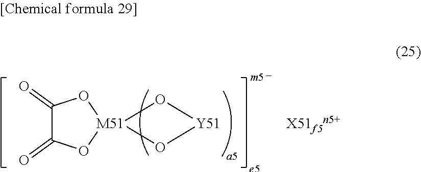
[M51]12(O[Y51]O1)OC(=O)C(=O)O2
